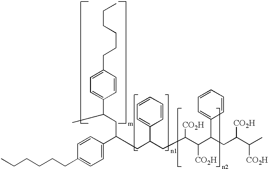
CCCCCCC1=CC=C(C(CC(C2=CC=C(CCCCCC)C=C2)C)CC(CC(C(C(CC(C(C)[CO2H])[CO2H])C2=CC=CC=C2)[CO2H])[CO2H])C2=CC=CC=C2)C=C1
